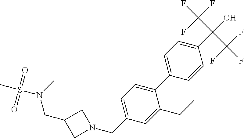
C1(CN(C)S(C)(=O)=O)CN(CC2=CC=C(C3=CC=C(C(O)(C(F)(F)F)C(F)(F)F)C=C3)C(CC)=C2)C1
